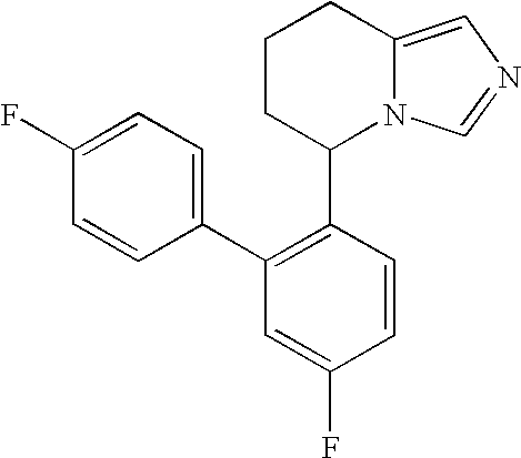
C1CC(C2=C(C3=CC=C(F)C=C3)C=C(F)C=C2)N2C(=CN=C2)C1
